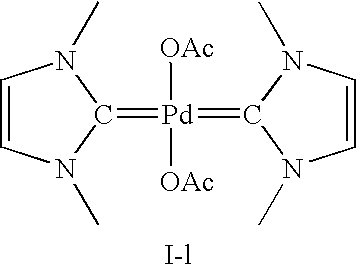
C1=CN(C)C(=[Pd](=C2N(C)C=CN2C)([OAc])[OAc])N1C
